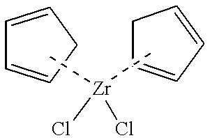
C1=CCC=C1.C[Zr](C)(Cl)Cl.C1=CCC=C1
